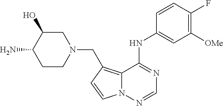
C1C(O)C(N)CCN1CC1=C2N(N=CN=C2NC2=CC([OMe])=C(F)C=C2)C=C1
